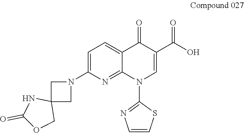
C12=CC=C(N3CC4(C3)NC(=O)OC4)N=C1N(C1=NC=CS1)C=C(C(=O)O)C2=O
